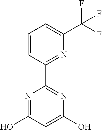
N1=C(C2=NC(C(F)(F)F)=CC=C2)N=C(O)C=C1O
